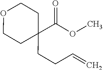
C1CC(CCC=C)(C(OC)=O)CCO1
